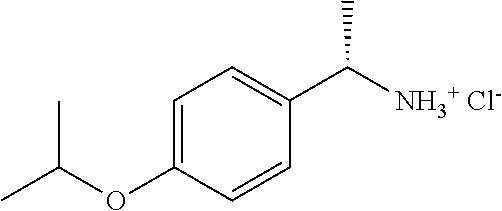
C1=C(OC(C)C)C=CC(C([NH3+ Cl-])C)=C1
